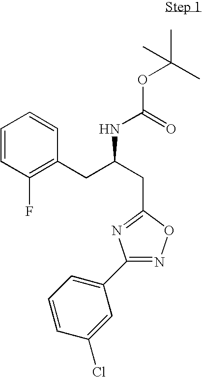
C1=CC(F)=C(CC(CC2=NC(C3=CC=CC(Cl)=C3)=NO2)NC(=O)OC(C)(C)C)C=C1
